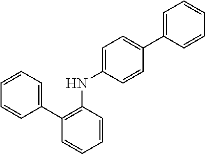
C1(C2=CC=CC=C2)=C(NC2=CC=C(C3=CC=CC=C3)C=C2)C=CC=C1
